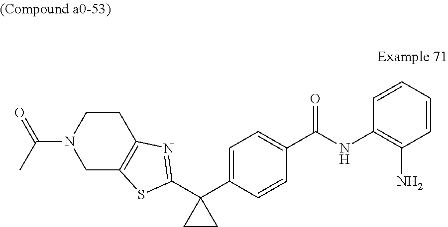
C1(C2=CC=C(C(=O)NC3=C(N)C=CC=C3)C=C2)(C2=NC3=C(CN(C(=O)C)CC3)S2)CC1
